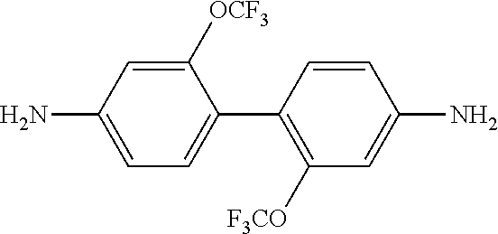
C1([OCF3])=CC(N)=CC=C1C1=C([F3CO])C=C(N)C=C1
